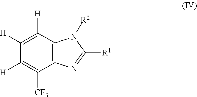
C1([H])=C([H])C2=C(C([CF3])=C1[H])N=C([R1])N2[R2]
